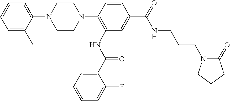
C1=CC(N2CCN(C3=CC=CC=C3C)CC2)=C(NC(=O)C2=CC=CC=C2F)C=C1C(=O)NCCCN1C(=O)CCC1
